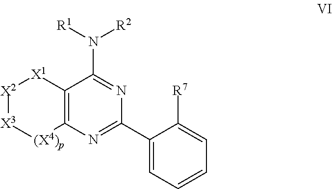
C12=C(N=C(C3=CC=CC=C3[R7])N=C1N([R1])[R2])[(X4)p][X3][X2][X1]2
